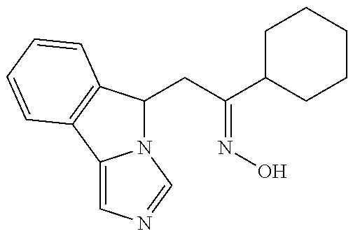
N12C(CC(C3CCCCC3)=NO)C3=C(C1=CN=C2)C=CC=C3
